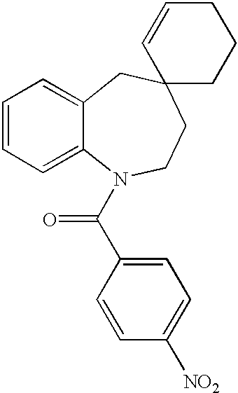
C1=CC=C2C(=C1)CC1(CCN2C(C2=CC=C([NO2])C=C2)=O)CCCC=C1
